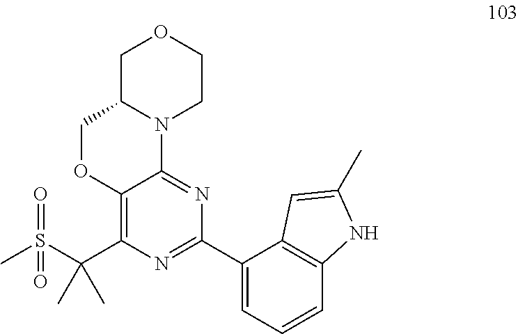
C1C2N(CCO1)C1=NC(C3=CC=CC4=C3C=C(C)N4)=NC(C(S(C)(=O)=O)(C)C)=C1OC2
